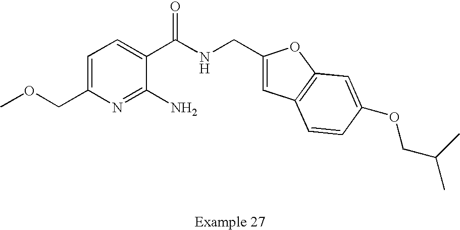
C1=C(COC)N=C(N)C(C(NCC2=CC3=C(O2)C=C(OCC(C)C)C=C3)=O)=C1
